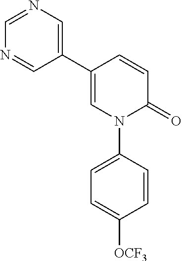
C1=C(C2=CN=CN=C2)C=CC(=O)N1C1=CC=C([OCF3])C=C1
